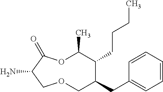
NC1C(=O)OC(C)C(CCCC)C(CC2=CC=CC=C2)COC1
